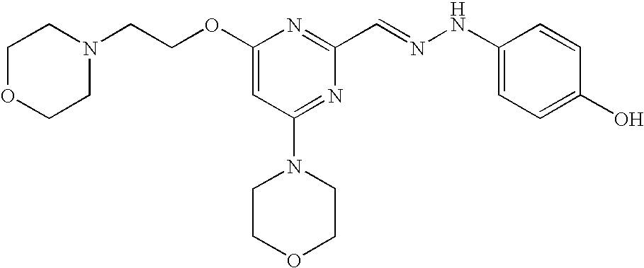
C(COC1=CC(N2CCOCC2)=NC(C=NNC2=CC=C(O)C=C2)=N1)N1CCOCC1
